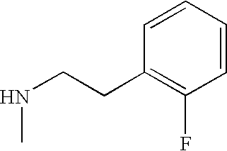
C1=CC=CC(CCNC)=C1F
